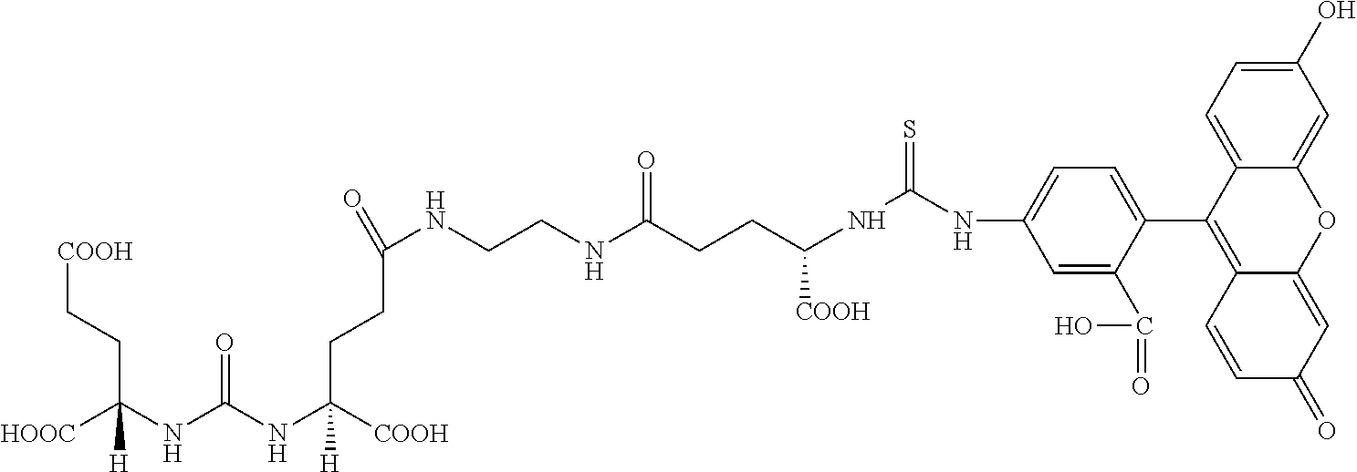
[COOH]CCC(NC(NC([COOH])([H])CCC(NCCNC(CCC(NC(NC1=CC=C(C2=C3C(=CC(=O)C=C3)OC3=CC(O)=CC=C23)C(C(=O)O)=C1)=S)[COOH])=O)=O)=O)([HOOC])[H]
